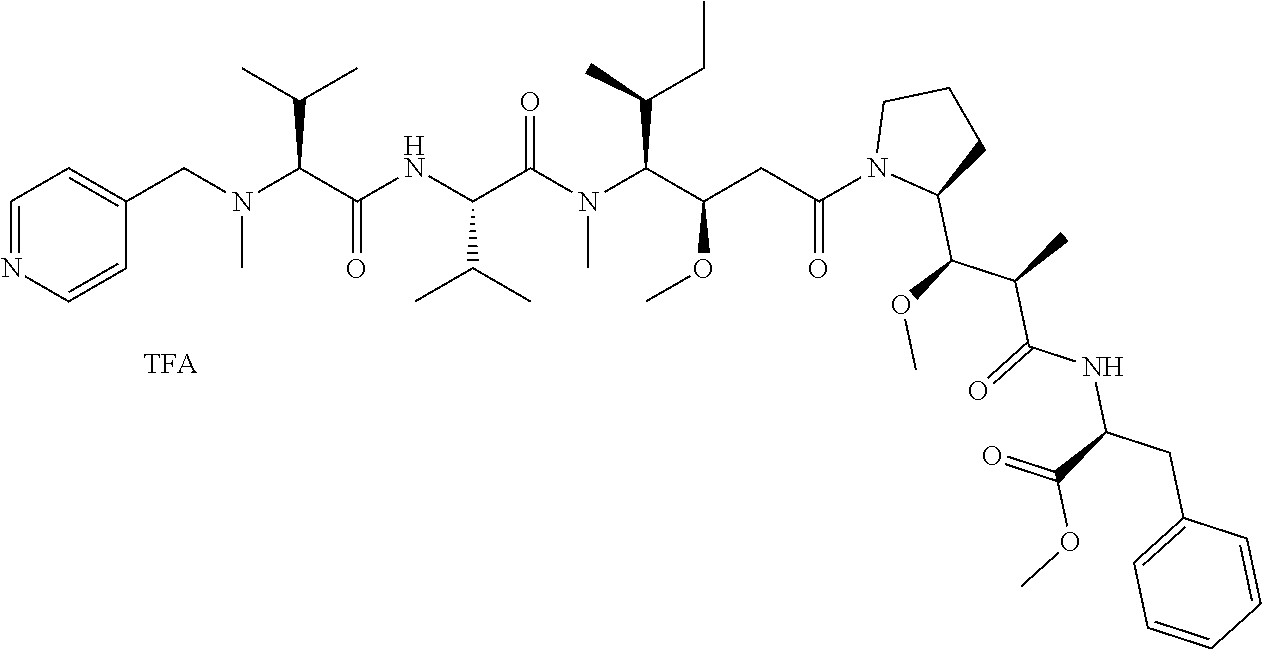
C1=NC=CC(CN(C(C(NC(C(N(C(C(CC(=O)N2C(C(OC)C(C)C(=O)NC(CC3=CC=CC=C3)C(=O)OC)CCC2)OC)C(C)CC)C)=O)C(C)C)=O)C(C)C)C)=C1
